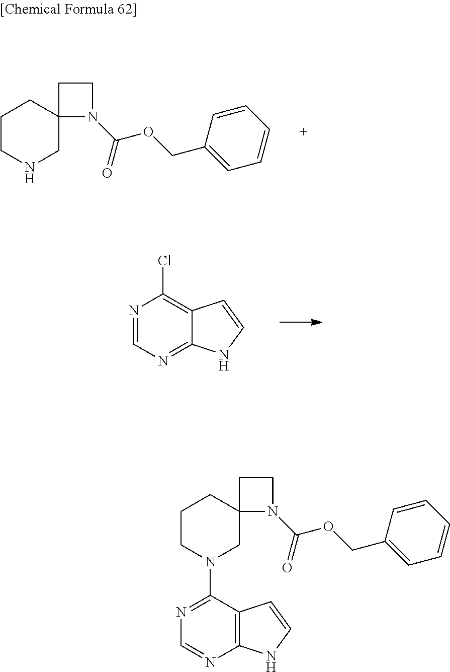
N1CC2(CCC1)N(C(OCC1=CC=CC=C1)=O)CC2.N1=CN=C2C(=C1Cl)C=CN2.N1(C2=NC=NC3=C2C=CN3)CC2(CCC1)N(C(OCC1=CC=CC=C1)=O)CC2
